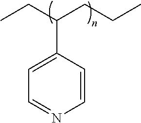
C1=CC(C(CC)CCC)=CC=N1
